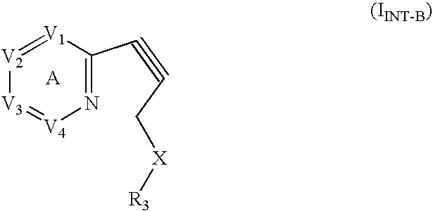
[V2]1=[V1]C(C#CC[X][R3])=N[V4]=[V3]1
